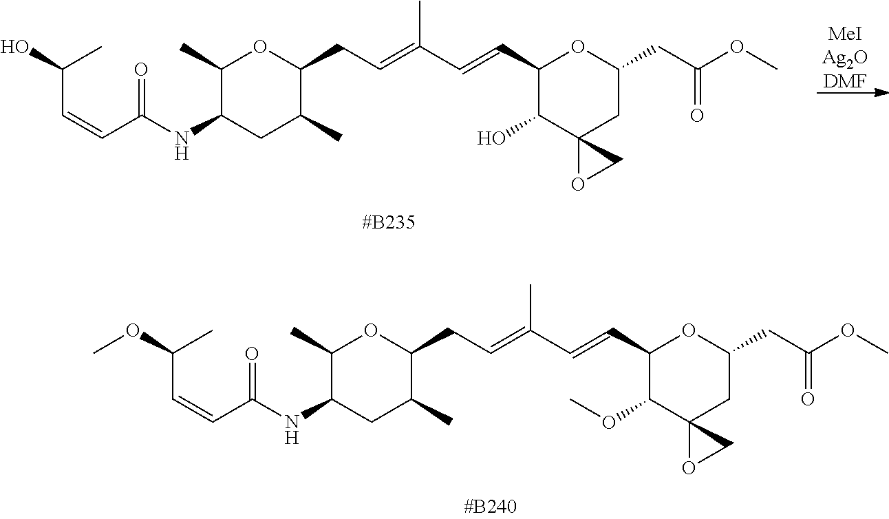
[MeIAg2ODMF].OC(C)C=CC(NC1CC(C)C(CC=C(C=CC2C(O)C3(CC(CC(OC)=O)O2)OC3)C)OC1C)=O.O(C(C)C=CC(NC1CC(C)C(CC=C(C=CC2C(OC)C3(CC(CC(OC)=O)O2)OC3)C)OC1C)=O)C
